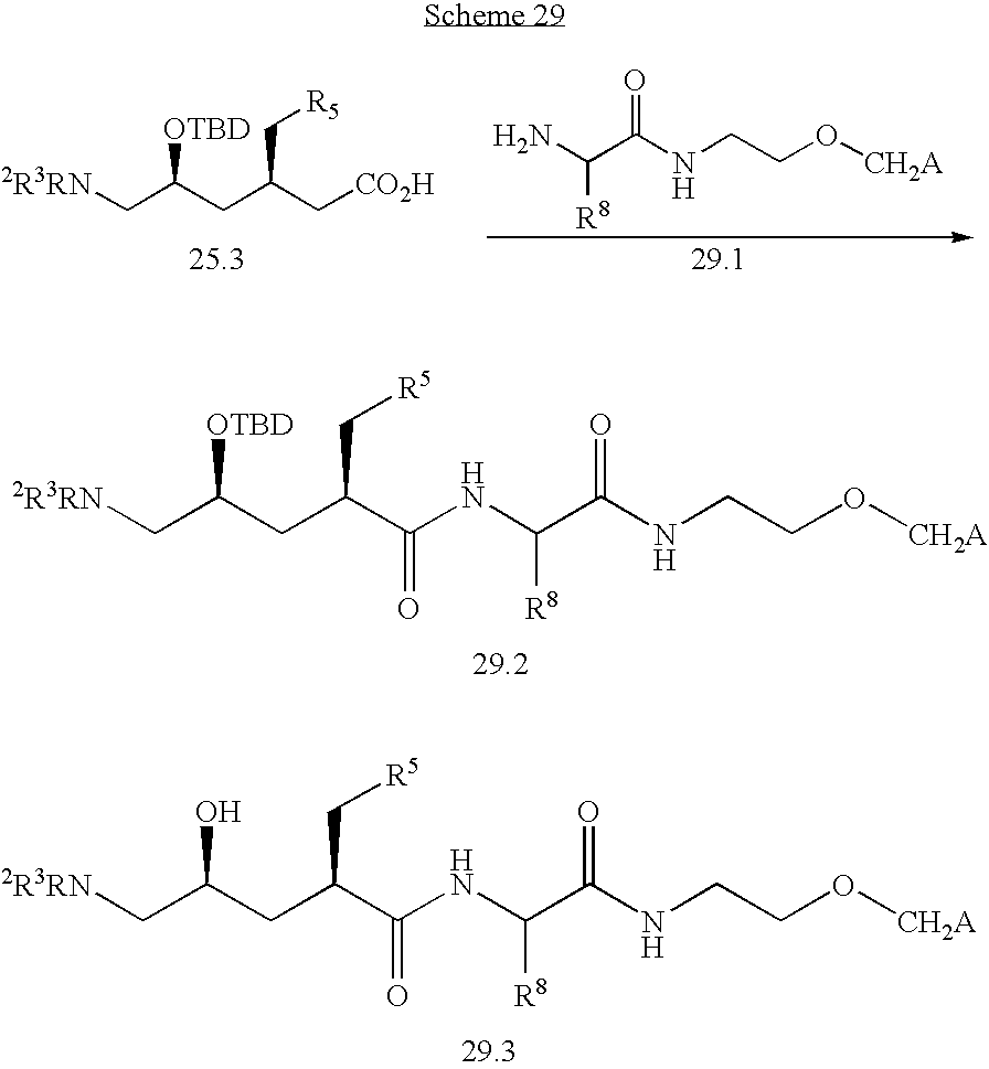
[2R3RN]CC(CC(C(NC(C(NCCO[CH2A])=O)[R8])=O)C[R5])[OTBD].[2R3RN]CC(CC(C(NC(C(NCCO[CH2A])=O)[R8])=O)C[R5])O.NC(C(NCCO[CH2A])=O)[R8].[CO2H]CC(CC(C[2R3RN])[OTBD])C[R5]
